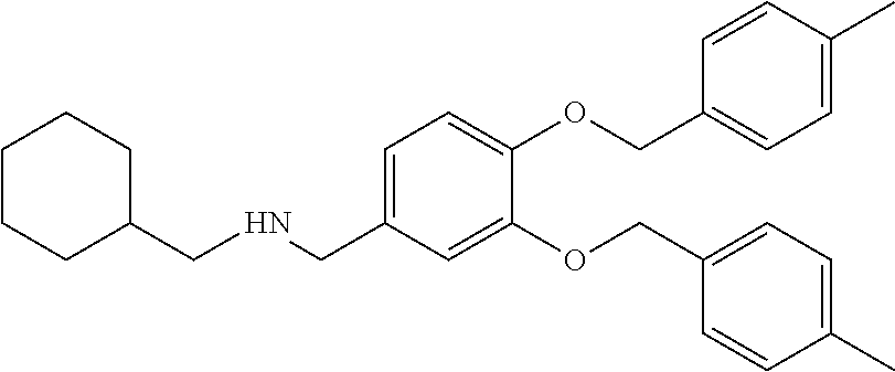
C1(COC2=CC=C(CNCC3CCCCC3)C=C2OCC2=CC=C(C)C=C2)=CC=C(C)C=C1
